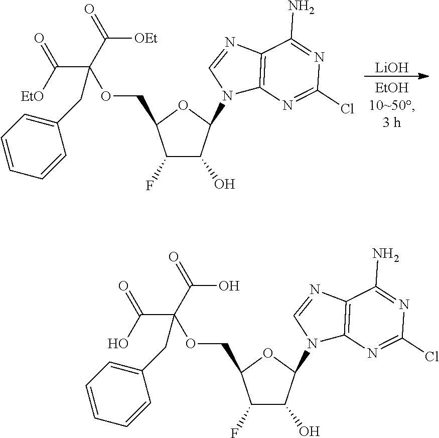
C1(F)C(O)C(N2C3=C(N=C2)C(N)=NC(Cl)=N3)OC1COC(C(O)=O)(C(=O)O)CC1=CC=CC=C1.C1(F)C(O)C(N2C3=C(N=C2)C(N)=NC(Cl)=N3)OC1COC(C([EtO])=O)(C(=O)[OEt])CC1=CC=CC=C1.[LiOH]
